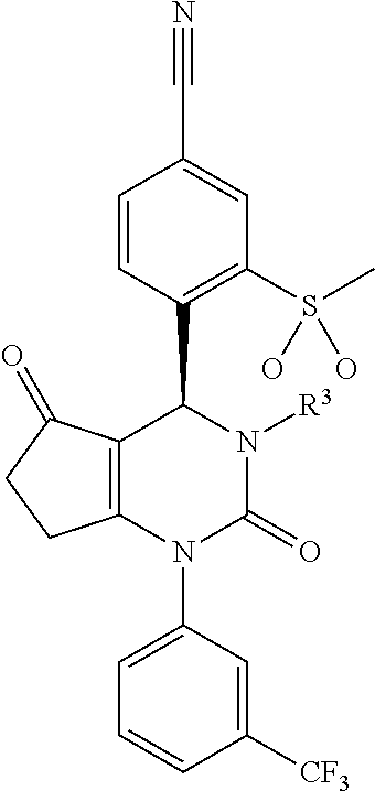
C1=CC(C2C3=C(N(C4=CC=CC([CF3])=C4)C(=O)N2[R3])CCC3=O)=C(S(C)(O)O)C=C1C#N
